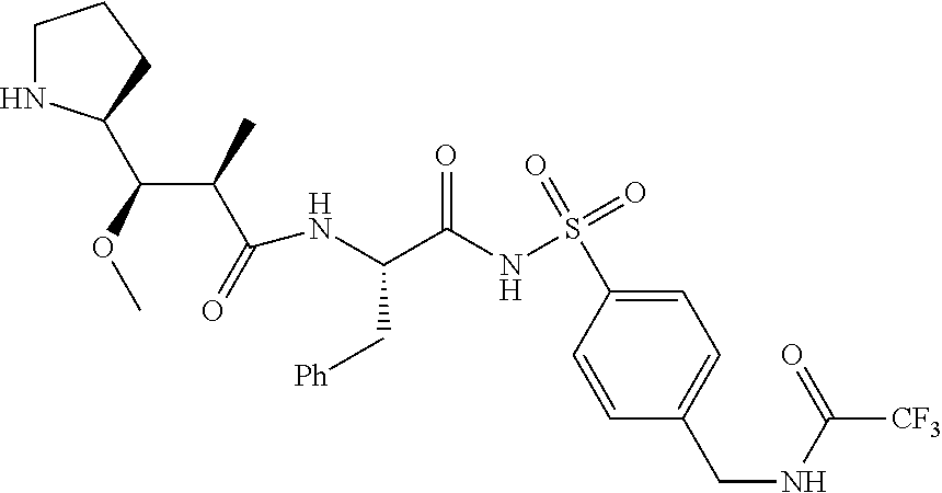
C1NC(C(C(C(=O)NC(C(NS(=O)(=O)C2=CC=C(CNC([CF3])=O)C=C2)=O)C[Ph])C)OC)CC1
